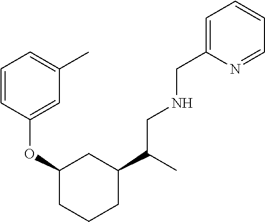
C1=CC(OC2CC(C(CNCC3=CC=CC=N3)C)CCC2)=CC(C)=C1
